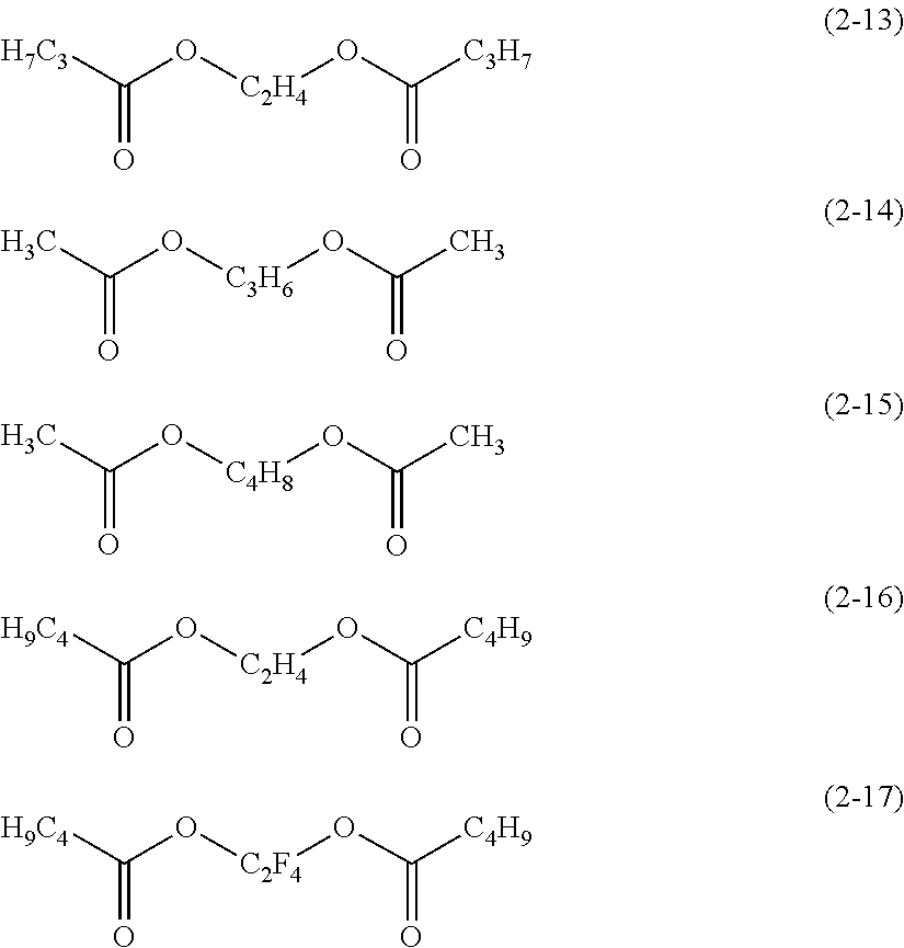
[H7C3]C(O[C2H4]OC(=O)[C3H7])=O.CC(O[C3H6]OC(=O)C)=O.CC(O[C4H8]OC(=O)C)=O.[H9C4]C(O[C2H4]OC(=O)[C4H9])=O.[H9C4]C(O[C2F4]OC(=O)[C4H9])=O
